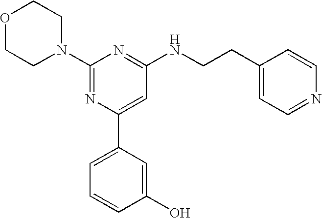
C1(N2CCOCC2)=NC(C2=CC=CC(O)=C2)=CC(NCCC2=CC=NC=C2)=N1
